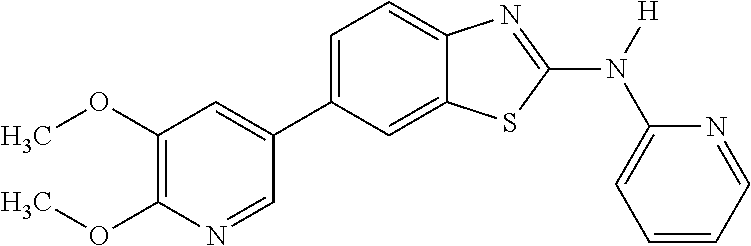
C1(OC)=C(OC)N=CC(C2=CC=C3C(=C2)SC(N([H])C2=CC=CC=N2)=N3)=C1
